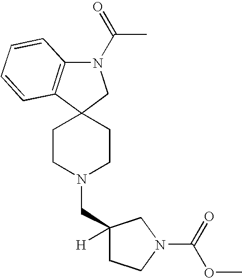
C1CN(CC2([H])CCN(C(=O)OC)C2)CCC12CN(C(=O)C)C1=C2C=CC=C1
